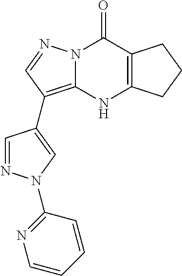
N12C(=C(C3=CN(C4=NC=CC=C4)N=C3)C=N1)NC1=C(C2=O)CCC1
